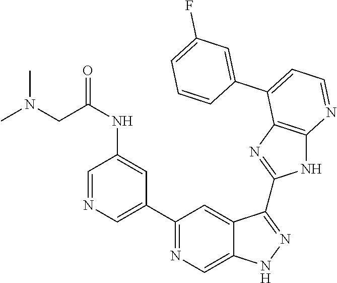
C1(C2=NC=C3C(=C2)C(C2=NC4=C(N2)N=CC=C4C2=CC(F)=CC=C2)=NN3)=CN=CC(NC(CN(C)C)=O)=C1
